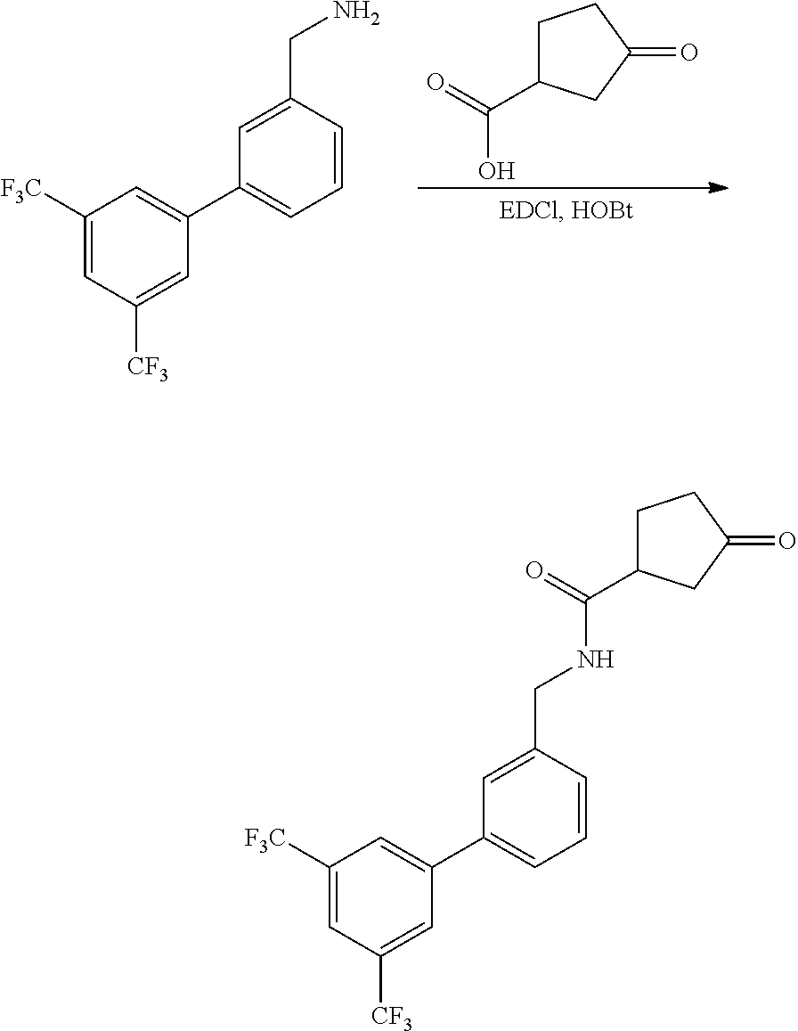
C1C(C(=O)O)CC(=O)C1.C1([F3C])=CC([CF3])=CC(C2=CC=CC(CN)=C2)=C1.C1([F3C])=CC([CF3])=CC(C2=CC=CC(CNC(C3CCC(=O)C3)=O)=C2)=C1
